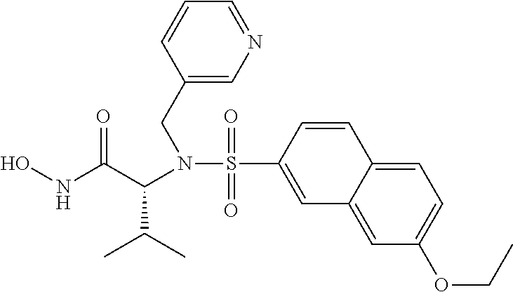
C1(S(N(C(C(NO)=O)C(C)C)CC2=CN=CC=C2)(=O)=O)=CC2=CC(OCC)=CC=C2C=C1
